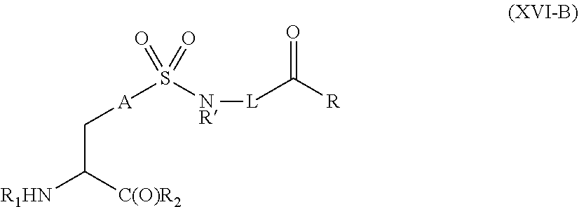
[R1HN]C([C(O)R2])C[A]S(=O)([NR][L]C([R])=O)=O
